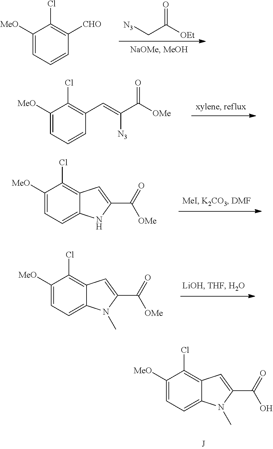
C1([MeO])=CC=CC([CHO])=C1Cl.[N3]CC([OEt])=O.C1([MeO])=CC=CC(C=C([N3])C([OMe])=O)=C1Cl.C1([MeO])=CC=C2C(=C1Cl)C=C(C(=O)[OMe])N2.C1([MeO])=CC=C2C(=C1Cl)C=C(C(=O)[OMe])N2C.C1([MeO])=CC=C2C(=C1Cl)C=C(C(=O)O)N2C
